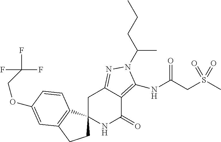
O(C1=CC2=C(C3(CC2)NC(=O)C2=C(NC(=O)CS(C)(=O)=O)N(C(CCC)C)N=C2C3)C=C1)CC(F)(F)F
